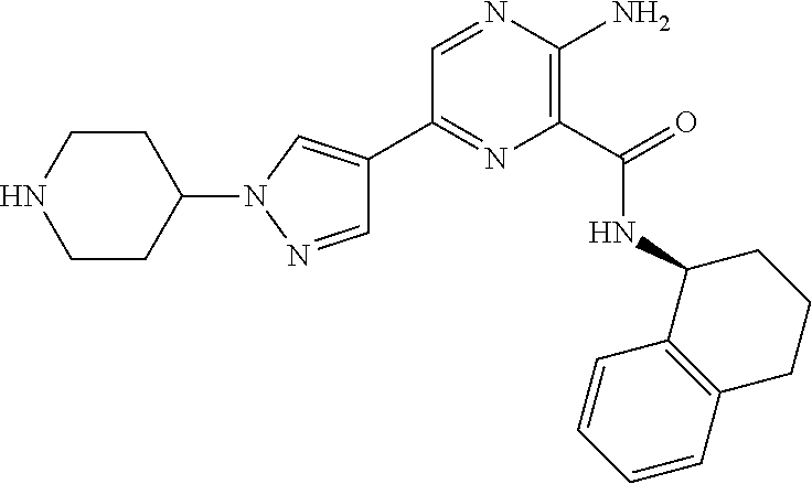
C1=NN(C2CCNCC2)C=C1C1=NC(C(=O)NC2C3=C(CCC2)C=CC=C3)=C(N)N=C1
